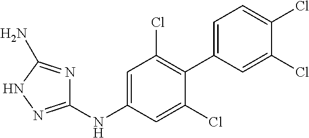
C1(NC2=CC(Cl)=C(C3=CC=C(Cl)C(Cl)=C3)C(Cl)=C2)=NNC(N)=N1
